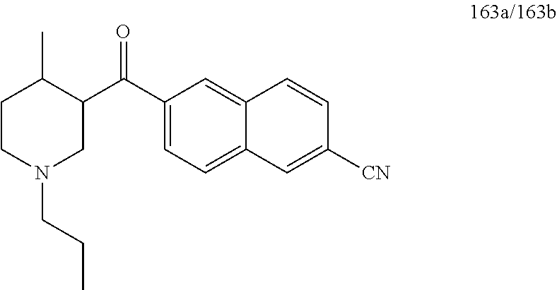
C1CN(CCC)CC(C(C2=CC=C3C=C([CN])C=CC3=C2)=O)C1C
